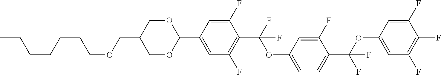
C(CCOCC1COC(C2=CC(F)=C(C(F)(OC3=CC=C(C(OC4=CC(F)=C(F)C(F)=C4)(F)F)C(F)=C3)F)C(F)=C2)OC1)CCCC
